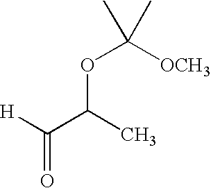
C(C(C)OC(C)([OCH3])C)([H])=O
